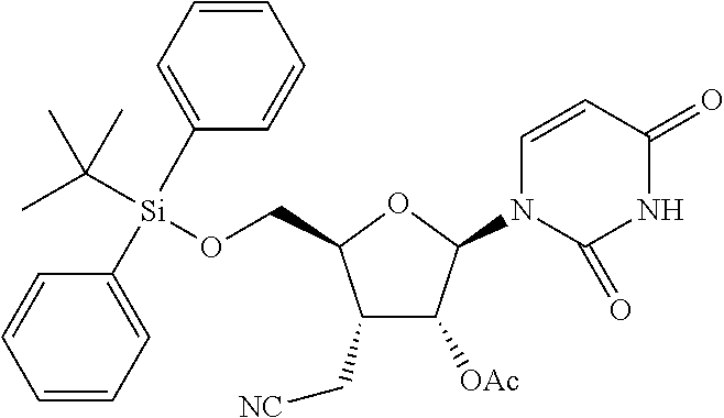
C1(C[NC])C([OAc])C(N2C=CC(=O)NC2=O)OC1CO[Si](C1=CC=CC=C1)(C(C)(C)C)C1=CC=CC=C1
